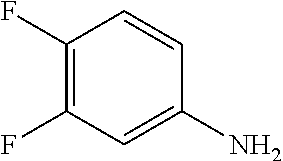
C1(F)=C(F)C=C(N)C=C1
